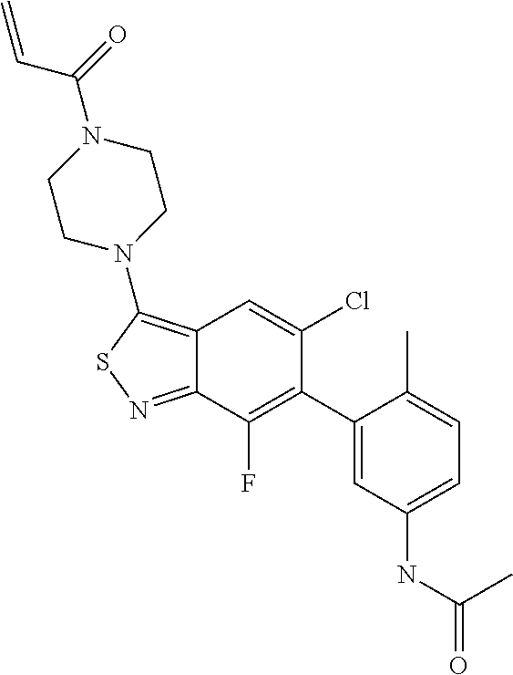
C12=C(N3CCN(C(=O)C=C)CC3)SN=C1C(F)=C(C1=CC(NC(C)=O)=CC=C1C)C(Cl)=C2
